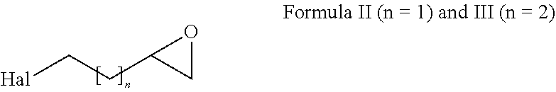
[Hal]CCC1CO1
